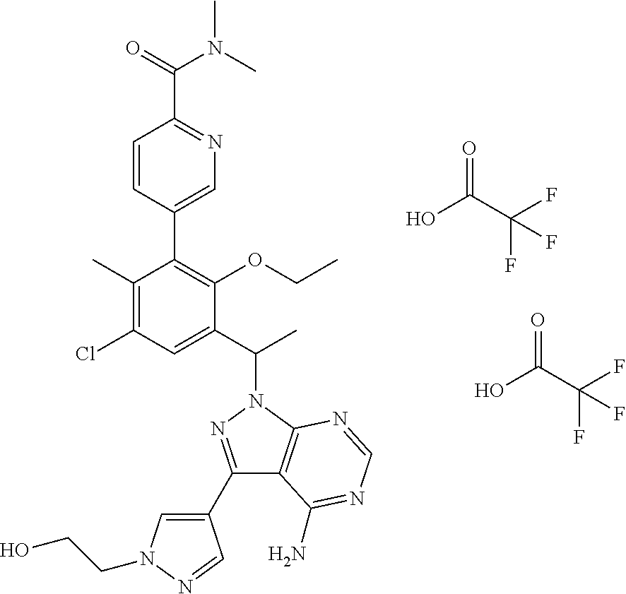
OC(C(F)(F)F)=O.OC(C(F)(F)F)=O.C1(C)=C(Cl)C=C(C(C)N2C3=C(C(C4=CN(CCO)N=C4)=N2)C(N)=NC=N3)C(OCC)=C1C1=CN=C(C(=O)N(C)C)C=C1
